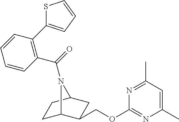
C1C2C(COC3=NC(C)=CC(C)=N3)CC(C1)N2C(=O)C1=C(C2=CC=CS2)C=CC=C1
